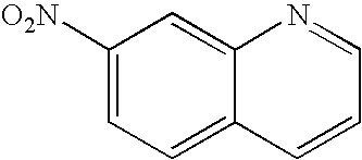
C1([O2N])=CC=C2C(=C1)N=CC=C2
